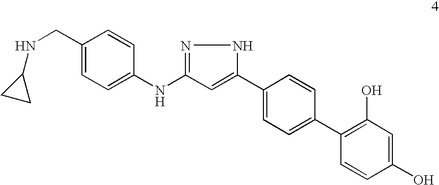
C1=C(C2=CC=C(C3=C(O)C=C(O)C=C3)C=C2)NN=C1NC1=CC=C(CNC2CC2)C=C1
